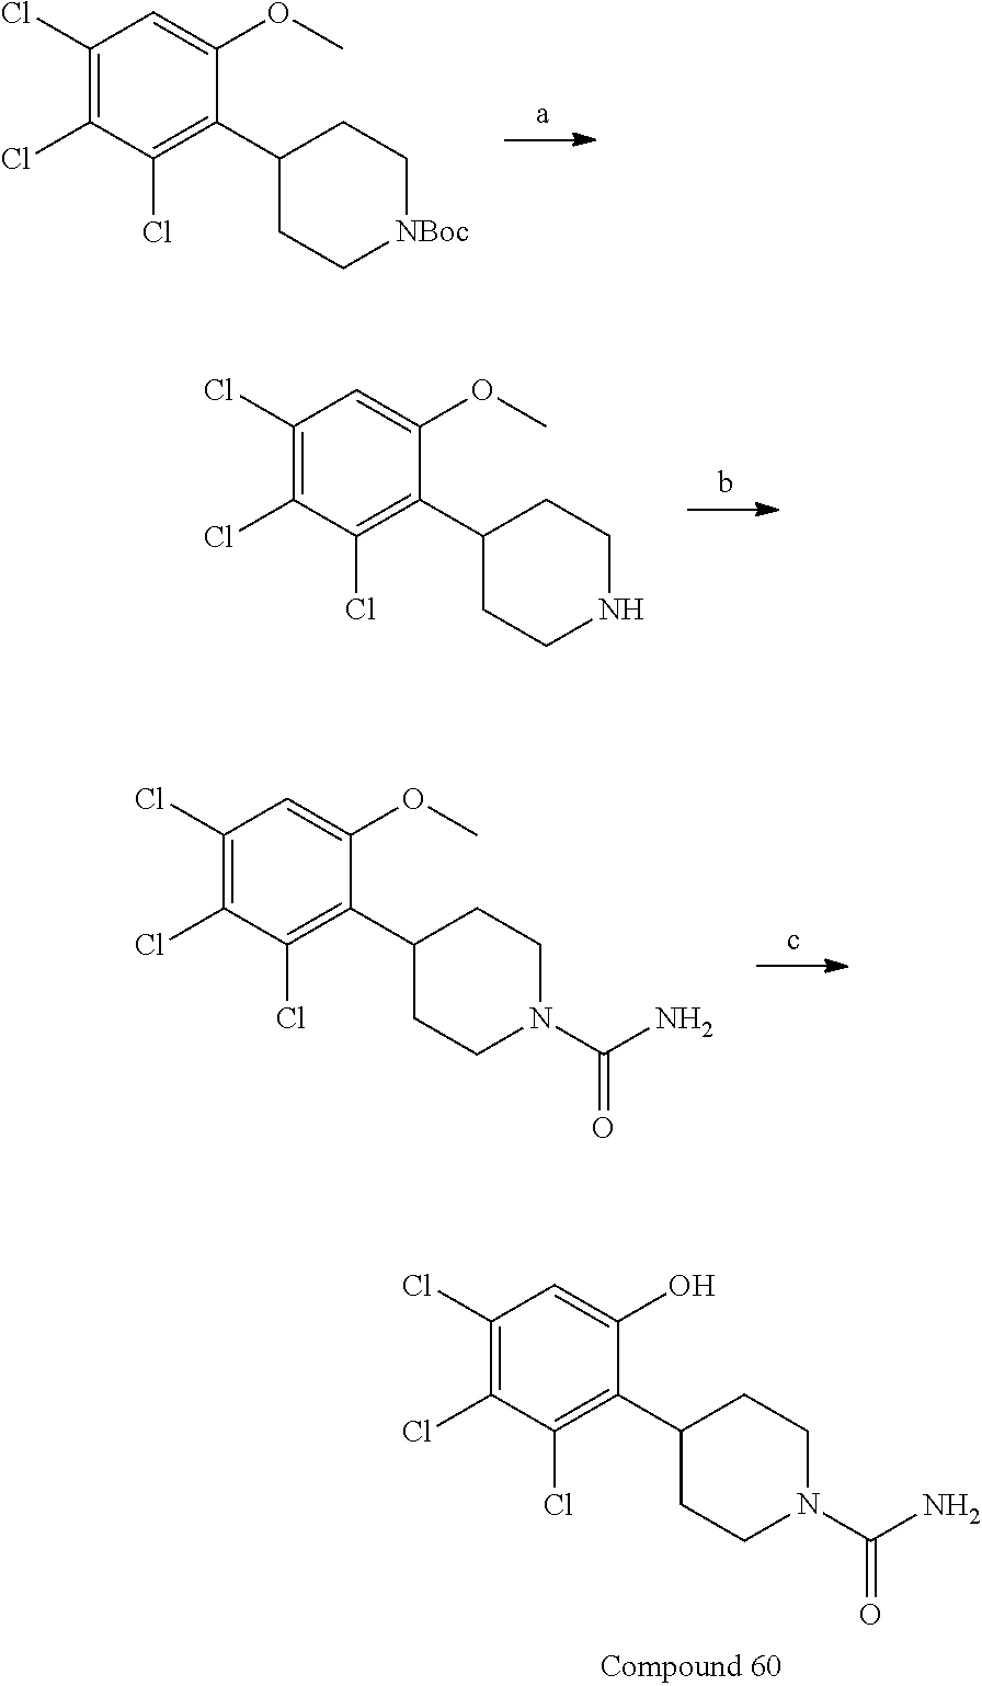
C1(Cl)=C(Cl)C(Cl)=C(C2CCN(C(N)=O)CC2)C(O)=C1.C1(Cl)=C(Cl)C(Cl)=C(C2CC[NBoc]CC2)C(OC)=C1.C1(Cl)=C(Cl)C(Cl)=C(C2CCNCC2)C(OC)=C1.C1(Cl)=C(Cl)C(Cl)=C(C2CCN(C(N)=O)CC2)C(OC)=C1
